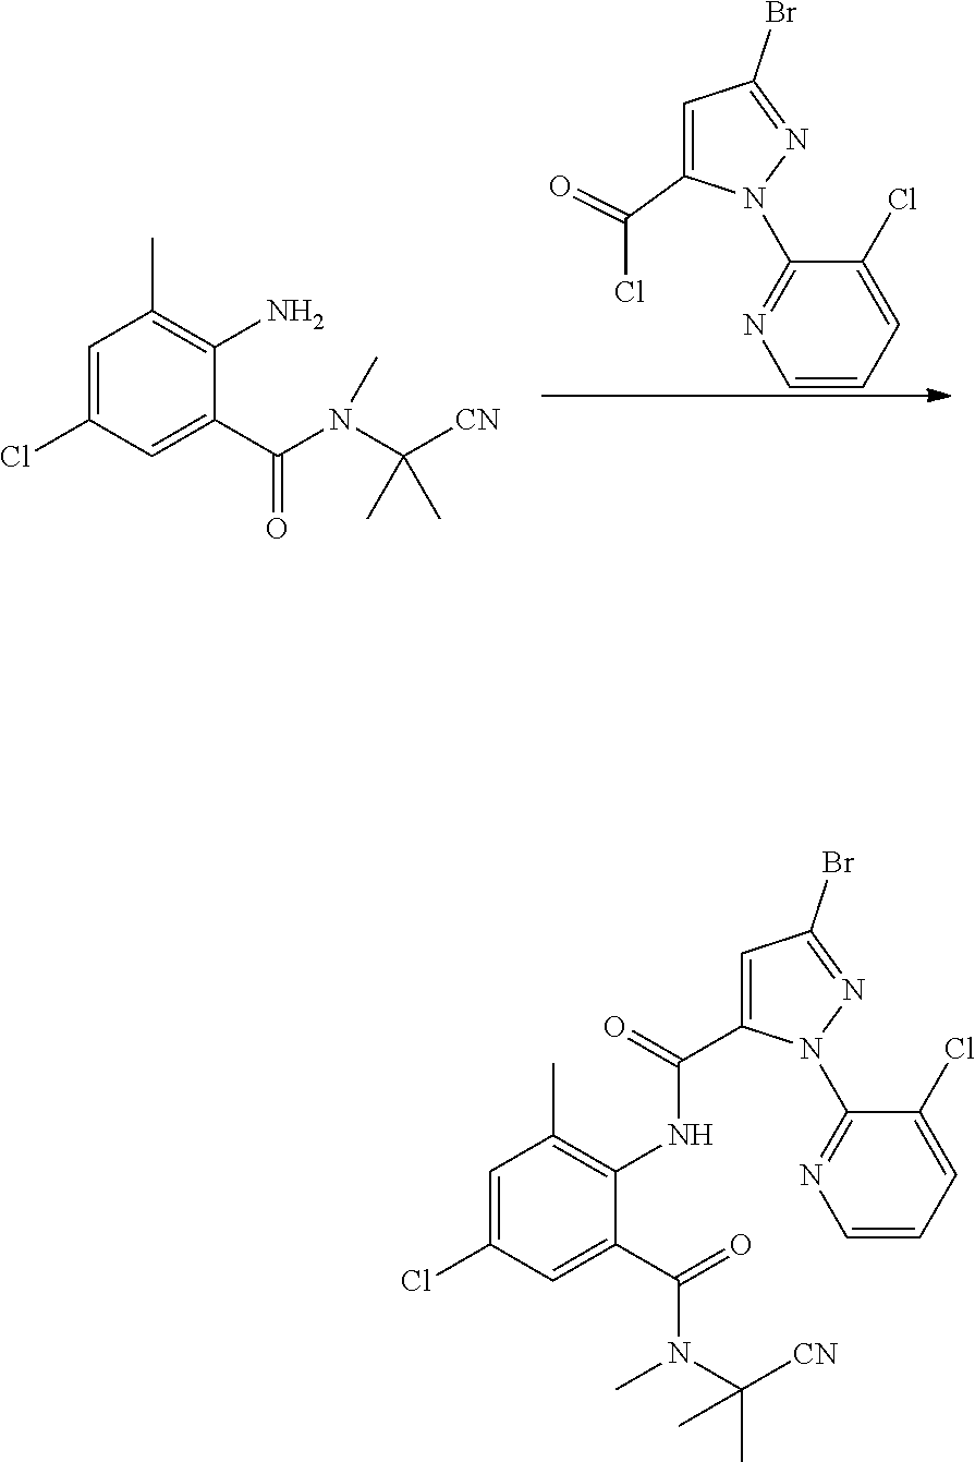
C1=CC=C(Cl)C(N2C(C(Cl)=O)=CC(Br)=N2)=N1.C1=C(Cl)C=C(C(=O)N(C([CN])(C)C)C)C(N)=C1C.C1=C(Cl)C=C(C(N(C([CN])(C)C)C)=O)C(NC(=O)C2=CC(Br)=NN2C2=NC=CC=C2Cl)=C1C
